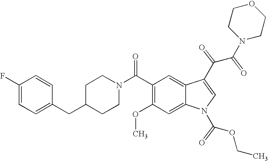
C1(F)=CC=C(CC2CCN(C(C3=C(OC)C=C4C(=C3)C(C(C(N3CCOCC3)=O)=O)=CN4C(OCC)=O)=O)CC2)C=C1
